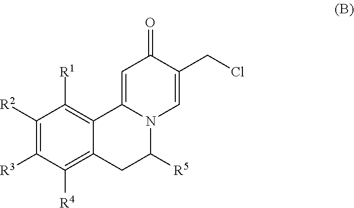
C12=C([R4])C([R3])=C([R2])C([R1])=C1C1=CC(=O)C(CCl)=CN1C([R5])C2
